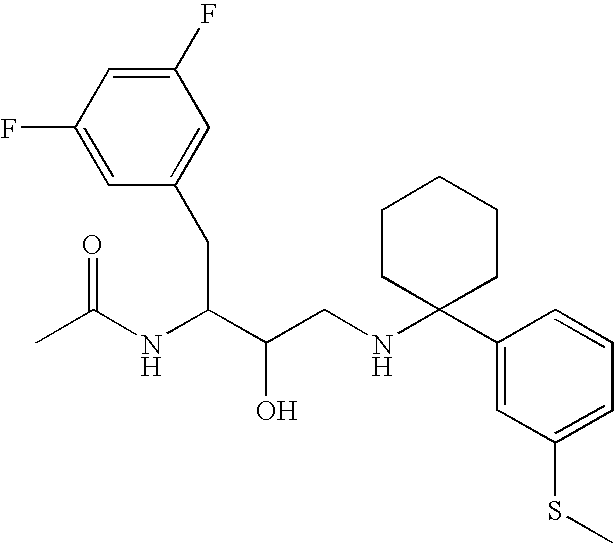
C1(F)=CC(F)=CC(CC(NC(C)=O)C(O)CNC2(C3=CC(SC)=CC=C3)CCCCC2)=C1
